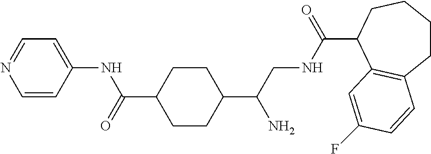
C1=CC(NC(=O)C2CCC(C(CNC(C3C4=C(CCCC3)C=CC(F)=C4)=O)N)CC2)=CC=N1
